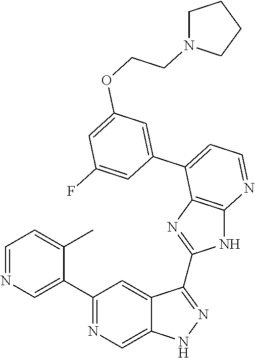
C1(C2=NC=C3C(=C2)C(C2=NC4=C(N2)N=CC=C4C2=CC(OCCN4CCCC4)=CC(F)=C2)=NN3)=CN=CC=C1C
